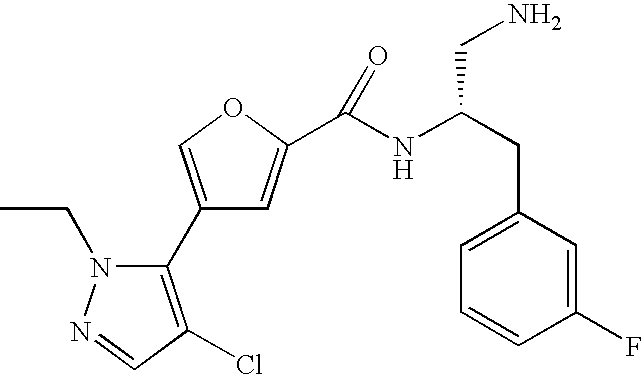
C1(C2=C(Cl)C=NN2CC)=COC(C(NC(CC2=CC=CC(F)=C2)CN)=O)=C1
